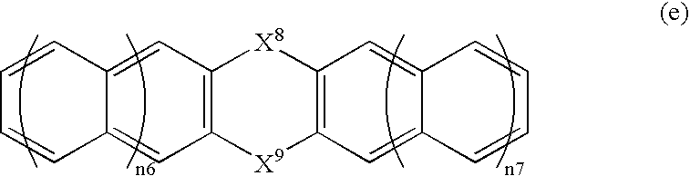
C12=CC3=C(C=C1C=CC=C2)[X8]C1=C([X9]3)C=C2C(=C1)C=CC=C2
